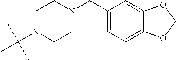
C1(CN2CCN(C(C)(C)C)CC2)=CC=C2C(=C1)OCO2
